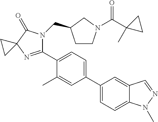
C1(C2=CC=C(C3=CC=C4C(=C3)C=NN4C)C=C2C)=NC2(C(=O)N1CC1CCN(C(C3(C)CC3)=O)C1)CC2
